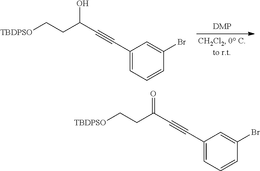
C1(C#CC(CC[TBDPSO])O)=CC=CC(Br)=C1.C1(C#CC(CC[TBDPSO])=O)=CC=CC(Br)=C1
